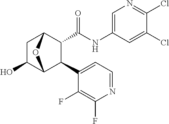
C1(Cl)=CC(NC(=O)C2C(C3=CC=NC(F)=C3F)C3C(O)CC2O3)=CN=C1Cl
